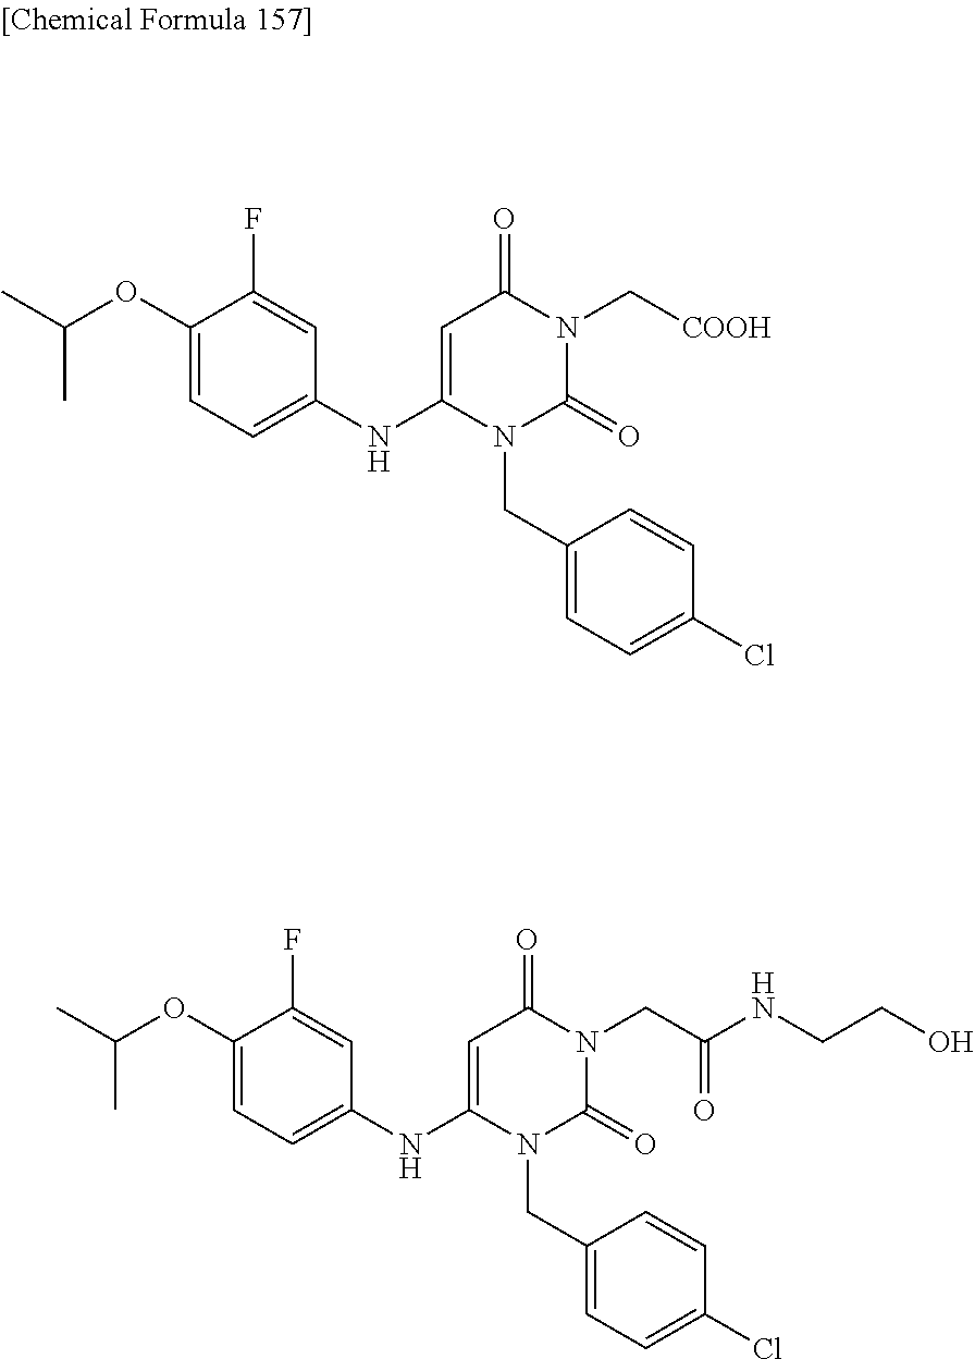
C1=C(NC2=CC=C(OC(C)C)C(F)=C2)N(CC2=CC=C(Cl)C=C2)C(=O)N(C[COOH])C1=O.C1=C(NC2=CC=C(OC(C)C)C(F)=C2)N(CC2=CC=C(Cl)C=C2)C(=O)N(CC(=O)NCCO)C1=O
